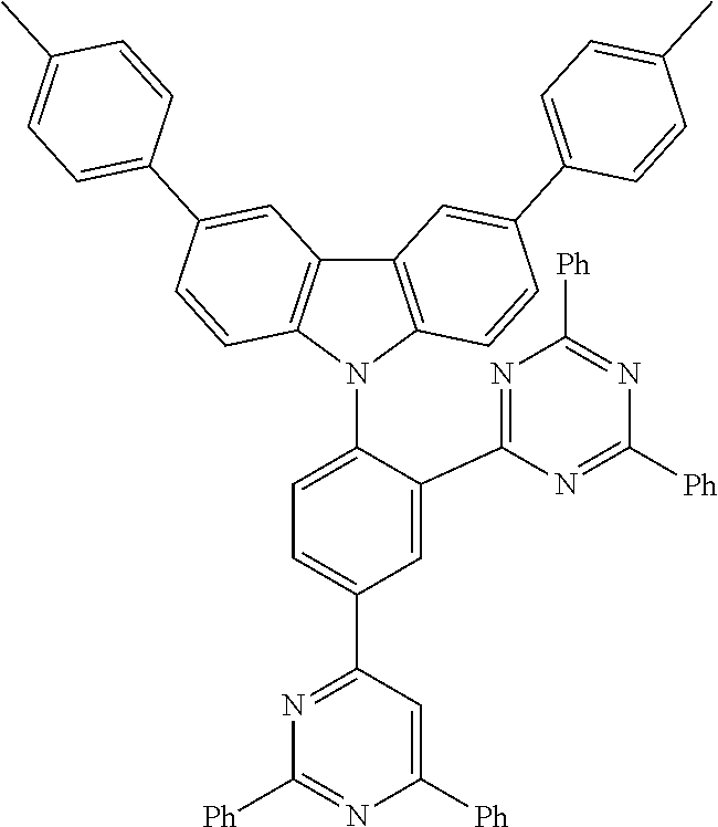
C1=C(C2=NC([Ph])=NC([Ph])=N2)C(N2C3=C(C4=C2C=CC(C2=CC=C(C)C=C2)=C4)C=C(C2=CC=C(C)C=C2)C=C3)=CC=C1C1=NC([Ph])=NC([Ph])=C1
